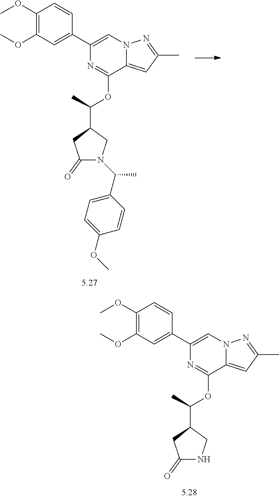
C1(C2=CN3C(=CC(C)=N3)C(OC(C)C3CN(C(C4=CC=C(OC)C=C4)C)C(=O)C3)=N2)=CC(OC)=C(OC)C=C1.C1(C2=CN3C(=CC(C)=N3)C(OC(C)C3CNC(=O)C3)=N2)=CC(OC)=C(OC)C=C1
